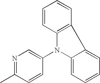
C1=CC2=C(C=C1)C1=CC=CC=C1N2C1=CN=C(C)C=C1
